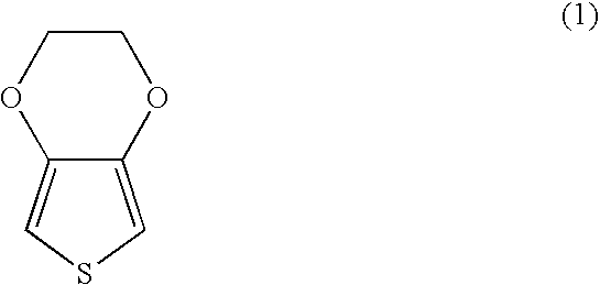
C1COC2=CSC=C2O1
